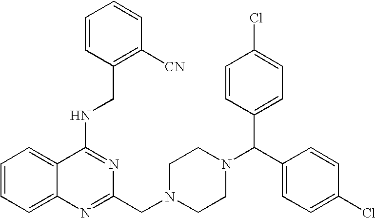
C1(NCC2=C([CN])C=CC=C2)=NC(CN2CCN(C(C3=CC=C(Cl)C=C3)C3=CC=C(Cl)C=C3)CC2)=NC2=CC=CC=C12
